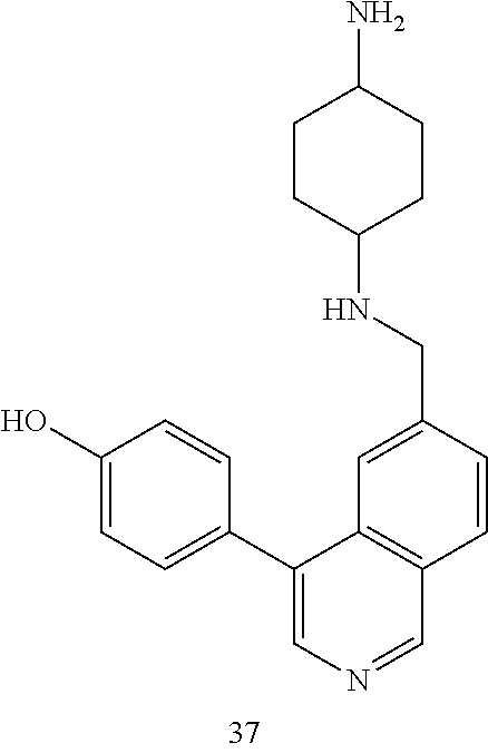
C(C1=CC2=C(C=C1)C=NC=C2C1=CC=C(O)C=C1)NC1CCC(N)CC1
